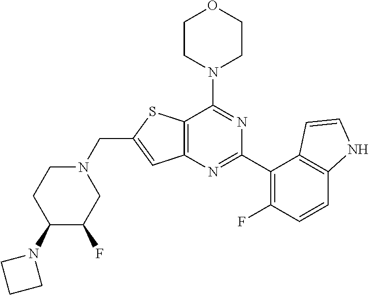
C12=C(N=C(C3=C(F)C=CC4=C3C=CN4)N=C1N1CCOCC1)C=C(CN1CCC(N3CCC3)C(F)C1)S2
